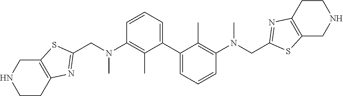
C1CC2=C(CN1)SC(CN(C1=C(C)C(C3=CC=CC(N(CC4=NC5=C(CNCC5)S4)C)=C3C)=CC=C1)C)=N2
